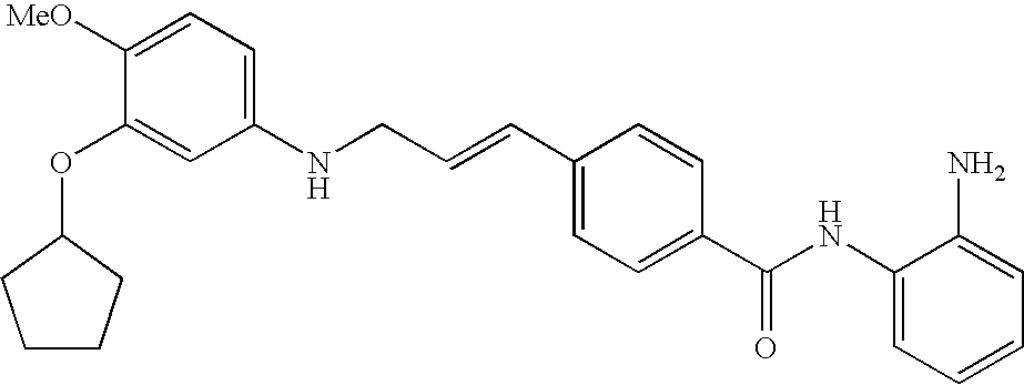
C(C=CC1=CC=C(C(NC2=CC=CC=C2N)=O)C=C1)NC1=CC=C([MeO])C(OC2CCCC2)=C1
